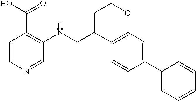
C1(C2=CC=CC=C2)=CC2=C(C=C1)C(CNC1=C(C(O)=O)C=CN=C1)CCO2
